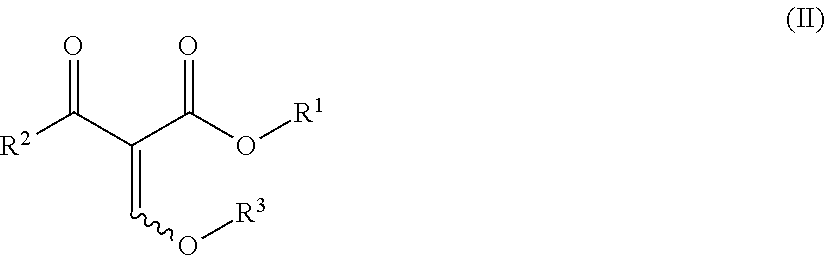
[R2]C(C(C(O[R1])=O)=CO[R3])=O
